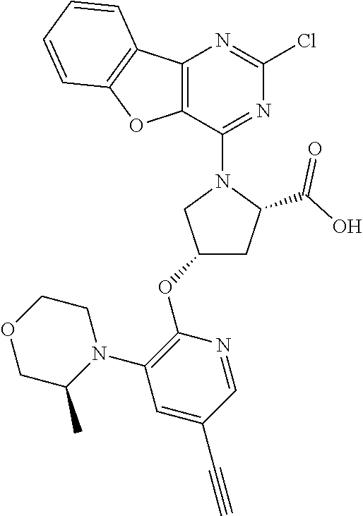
C12=C(C(N3CC(OC4=C(N5CCOCC5C)C=C(C#C)C=N4)CC3C(O)=O)=NC(Cl)=N1)OC1=C2C=CC=C1
